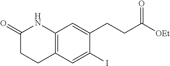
C1CC2=C(NC1=O)C=C(CCC([OEt])=O)C(I)=C2
